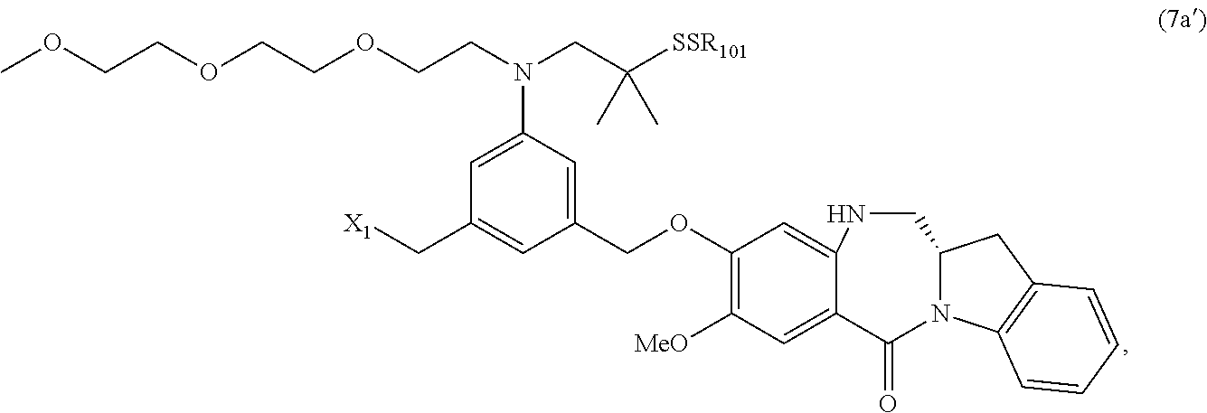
C1=C(N(CC([SSR101])(C)C)CCOCCOCCOC)C=C(COC2=C([MeO])C=C3C(=C2)NCC2CC4=C(C=CC=C4)N2C3=O)C=C1C[X1]
